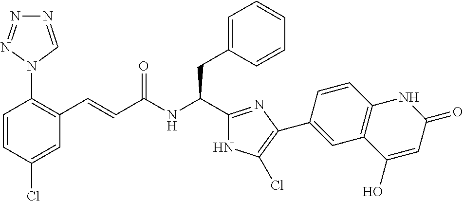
C1(Cl)=CC(C=CC(NC(CC2=CC=CC=C2)C2=NC(C3=CC4=C(C=C3)NC(=O)C=C4O)=C(Cl)N2)=O)=C(N2C=NN=N2)C=C1
